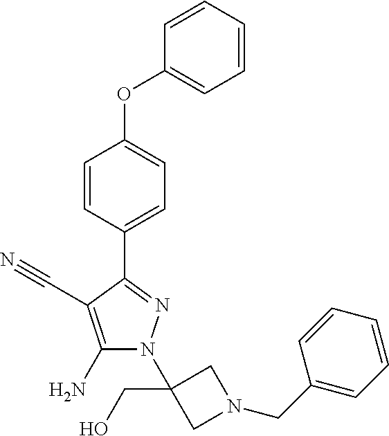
C1(OC2=CC=C(C3=NN(C4(CO)CN(CC5=CC=CC=C5)C4)C(N)=C3C#N)C=C2)=CC=CC=C1
